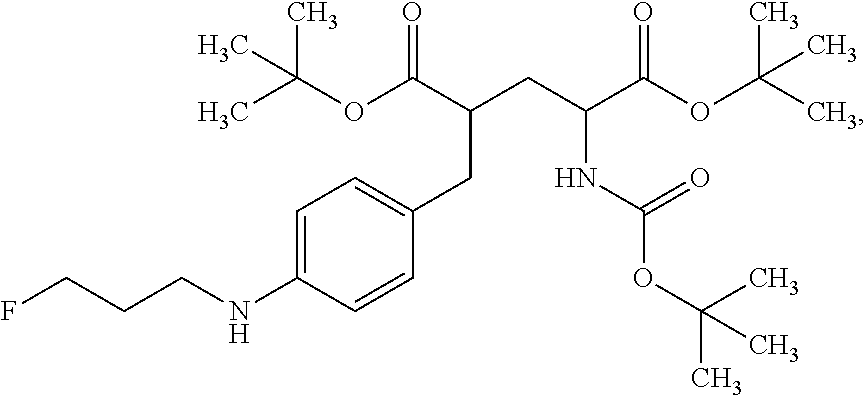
CC(OC(C(CC(C(OC(C)(C)C)=O)NC(OC(C)(C)C)=O)CC1=CC=C(NCCCF)C=C1)=O)(C)C
